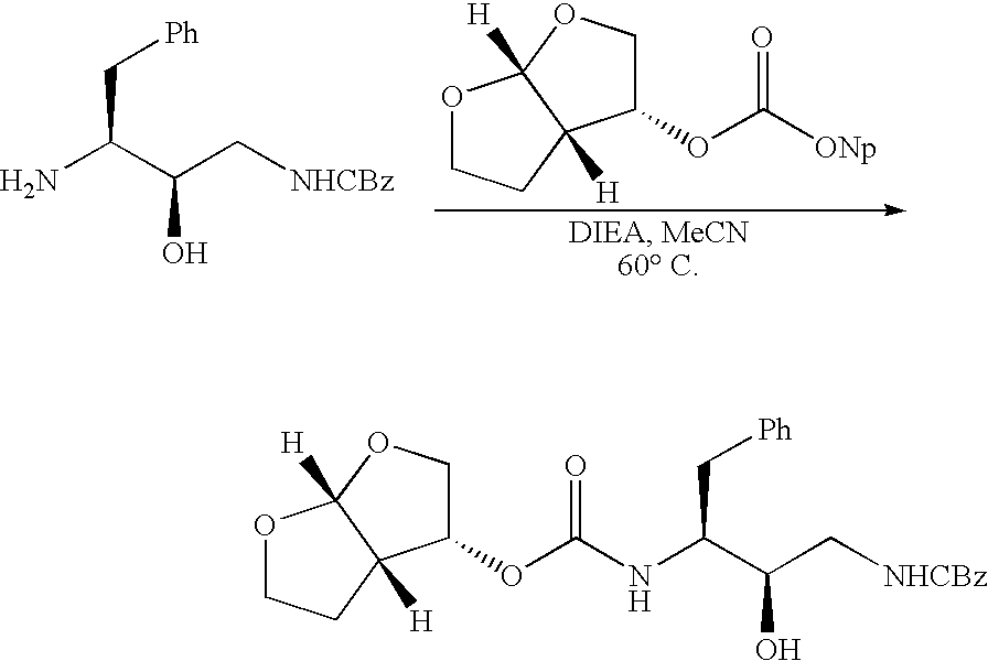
O1CCC2([H])C1([H])OCC2OC([ONp])=O.NC(C(C[NHCBz])O)C[Ph].O1CCC2([H])C1([H])OCC2OC(NC(C(C[NHCBz])O)C[Ph])=O
